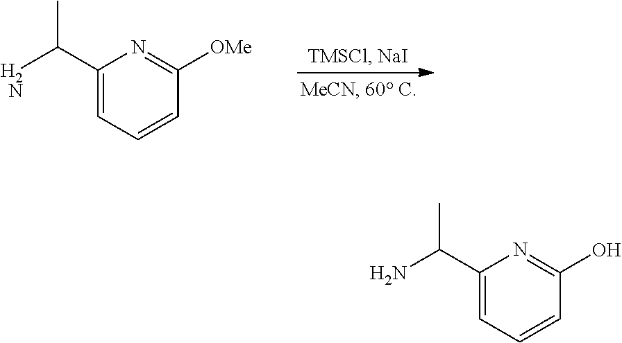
C1(C(N)C)=CC=CC([OMe])=N1.C1(C(N)C)=CC=CC(O)=N1
